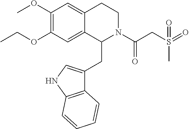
C(OC1=C(OC)C=C2C(=C1)C(CC1=CNC3=C1C=CC=C3)N(C(CS(=O)(C)=O)=O)CC2)C
